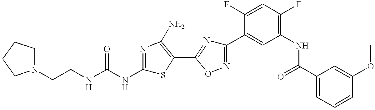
C(CNC(NC1=NC(N)=C(C2=NC(C3=CC(NC(C4=CC=CC(OC)=C4)=O)=C(F)C=C3F)=NO2)S1)=O)N1CCCC1
